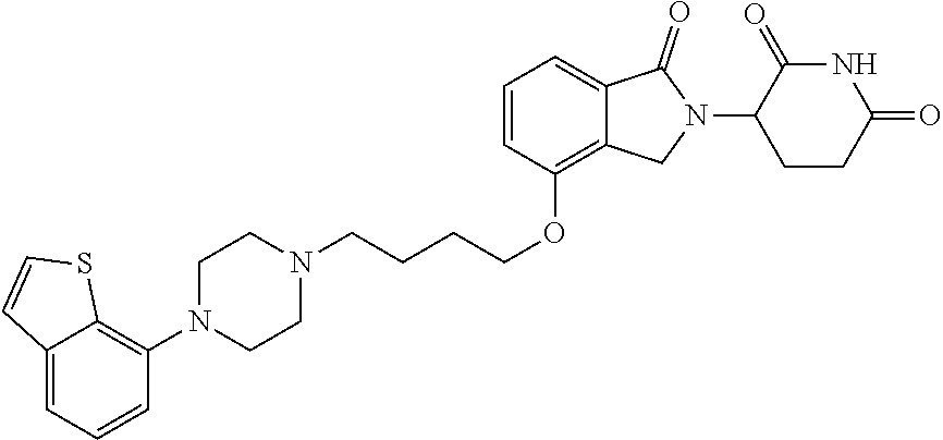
C(CCOC1=C2C(=CC=C1)C(=O)N(C1CCC(=O)NC1=O)C2)CN1CCN(C2=C3C(=CC=C2)C=CS3)CC1
